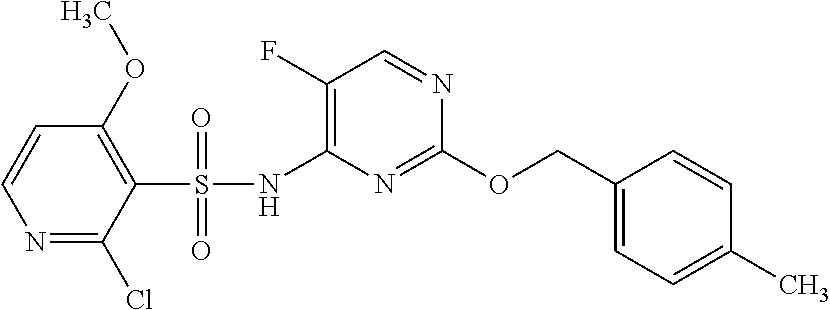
C1(F)=C(NS(C2=C(OC)C=CN=C2Cl)(=O)=O)N=C(OCC2=CC=C(C)C=C2)N=C1
